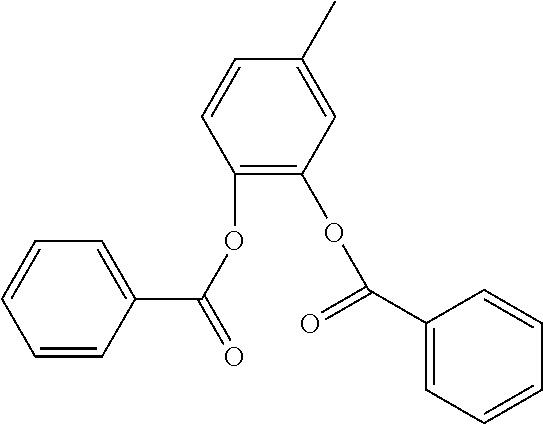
C1(C)=CC(OC(C2=CC=CC=C2)=O)=C(OC(C2=CC=CC=C2)=O)C=C1
